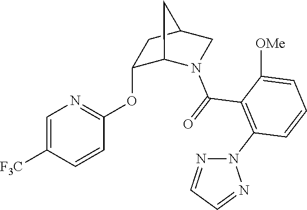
C1=C([F3C])C=CC(OC2C3N(C(=O)C4=C(N5N=CC=N5)C=CC=C4[OMe])CC(C2)C3)=N1
